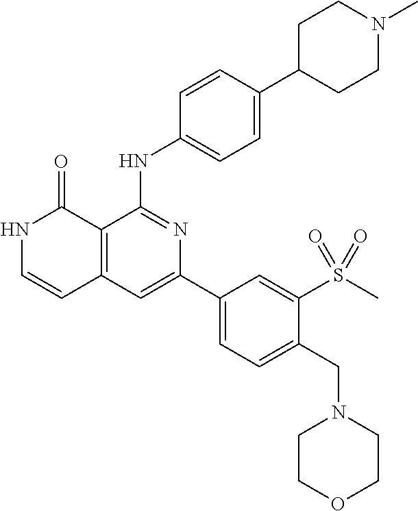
C1=CC(NC2=NC(C3=CC=C(CN4CCOCC4)C(S(C)(=O)=O)=C3)=CC3=C2C(=O)NC=C3)=CC=C1C1CCN(C)CC1
